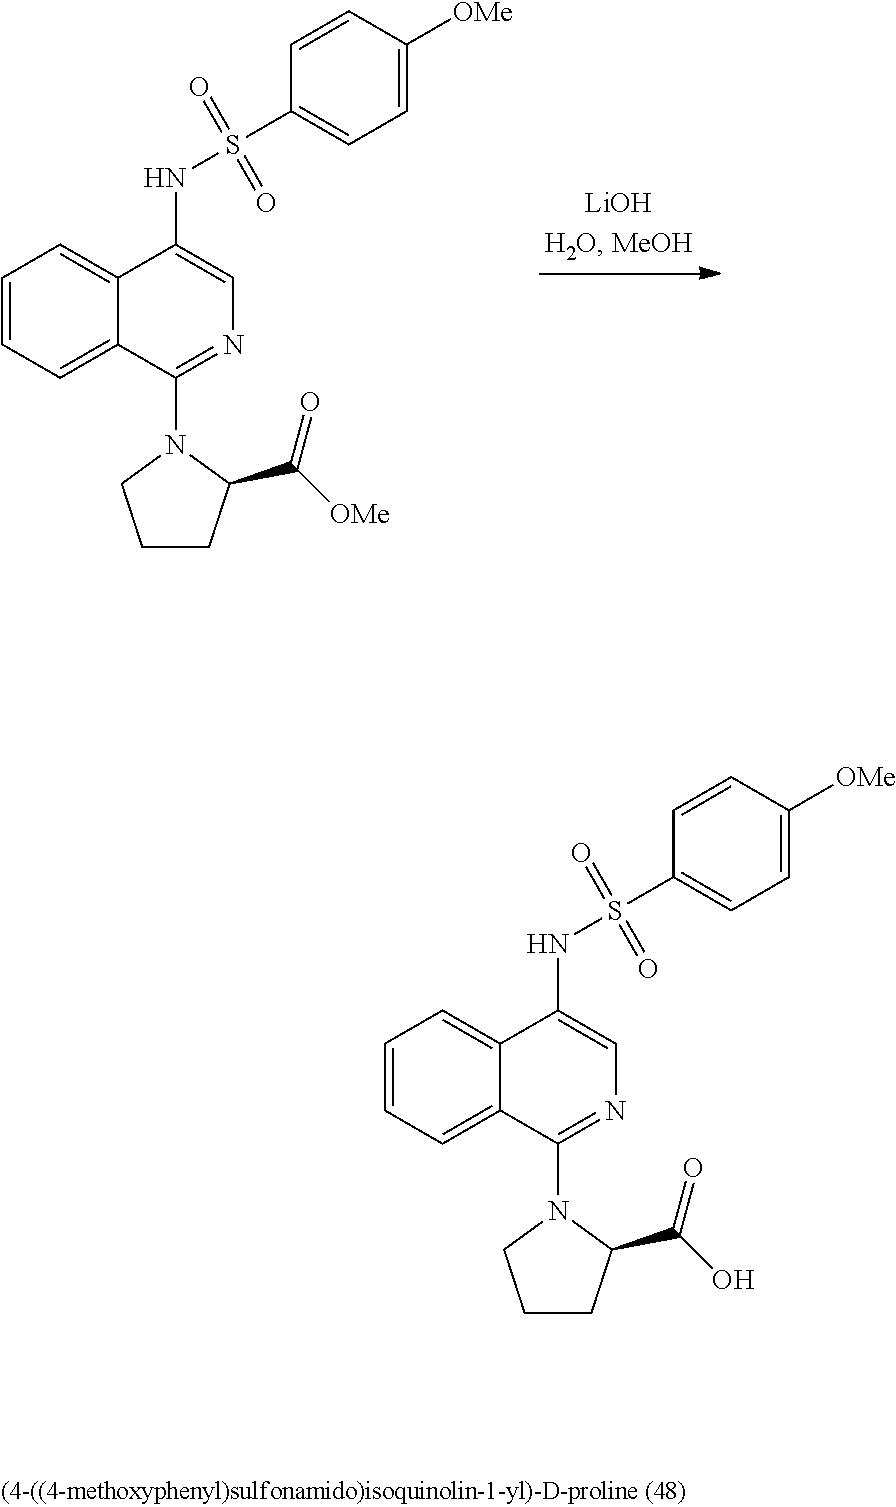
C1=CC=C2C(=C1)C(NS(C1=CC=C([OMe])C=C1)(=O)=O)=CN=C2N1CCCC1C([OMe])=O.C1=CC=C2C(=C1)C(NS(C1=CC=C([OMe])C=C1)(=O)=O)=CN=C2N1CCCC1C(O)=O
